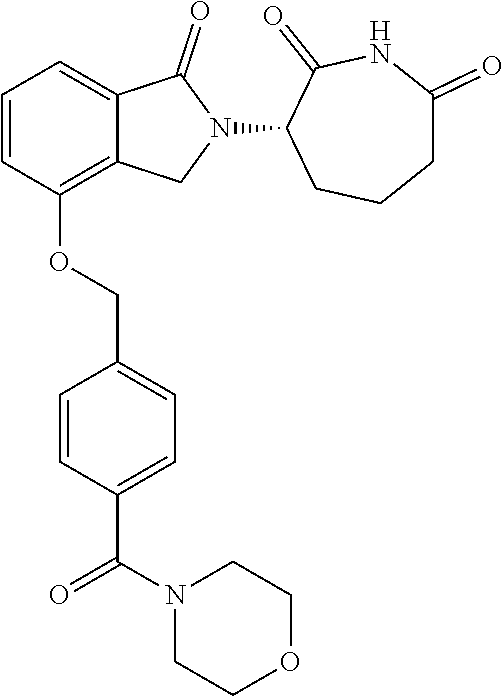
C1=CC(OCC2=CC=C(C(N3CCOCC3)=O)C=C2)=C2C(=C1)C(=O)N(C1C(=O)NC(=O)CCC1)C2
